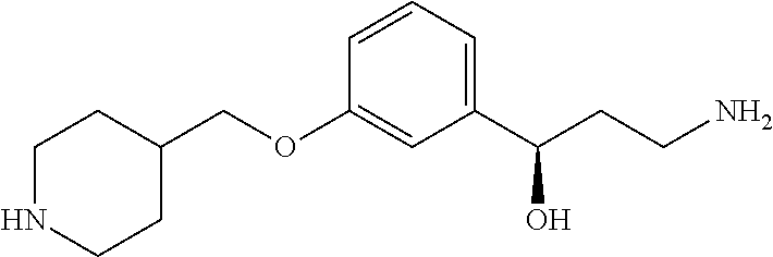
C1NCCC(COC2=CC(C(CCN)O)=CC=C2)C1
